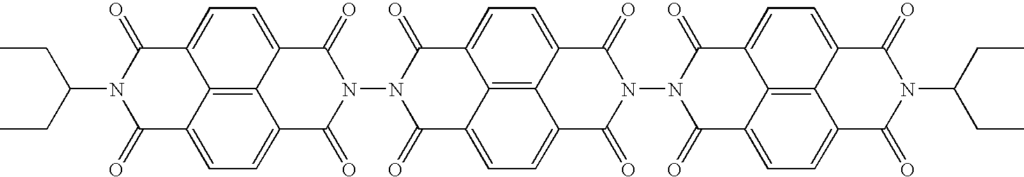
CCC(CC)N1C(=O)C2=CC=C3C4=C2C(=CC=C4C(=O)N(N2C(=O)C4=CC=C5C6=C4C(=CC=C6C(=O)N(N4C(=O)C6=CC=C7C8=C6C(=CC=C8C(=O)N(C(CC)CC)C7=O)C4=O)C5=O)C2=O)C3=O)C1=O
